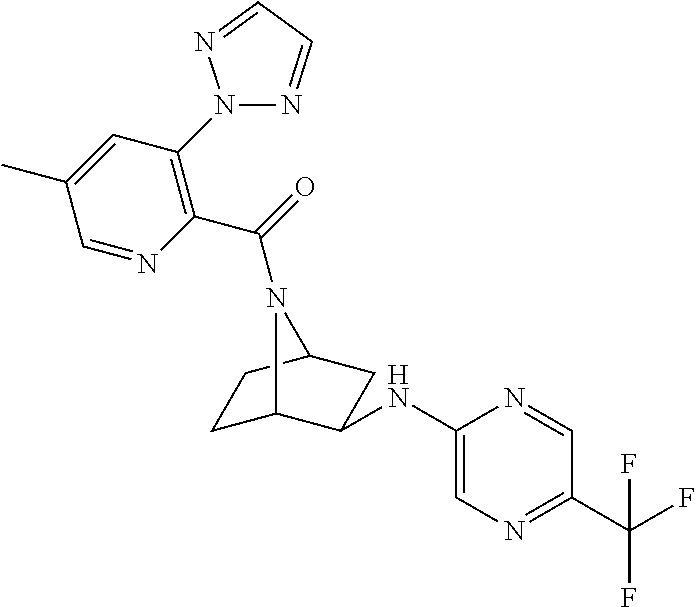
C1(NC2C3CCC(C2)N3C(=O)C2=C(N3N=CC=N3)C=C(C)C=N2)=CN=C(C(F)(F)F)C=N1
